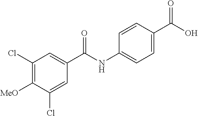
C1=CC(C(O)=O)=CC=C1NC(C1=CC(Cl)=C([MeO])C(Cl)=C1)=O
